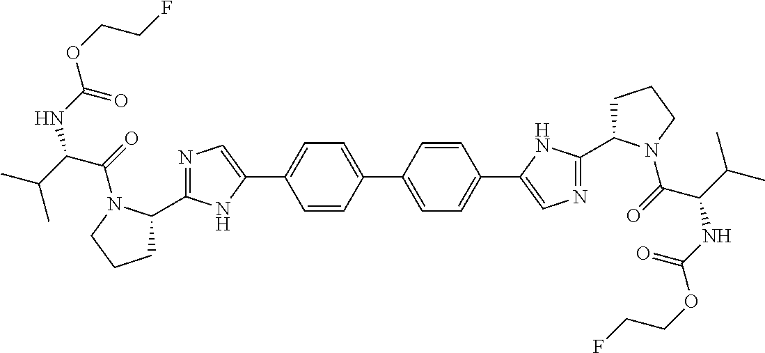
C1=C(C2=CN=C(C3CCCN3C(=O)C(C(C)C)NC(OCCF)=O)N2)C=CC(C2=CC=C(C3=CN=C(C4CCCN4C(=O)C(C(C)C)NC(OCCF)=O)N3)C=C2)=C1
